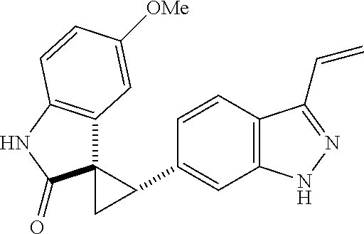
C12=C(C=CC(C3C4(C3)C3=C(NC4=O)C=CC([OMe])=C3)=C1)C(C=C)=NN2
